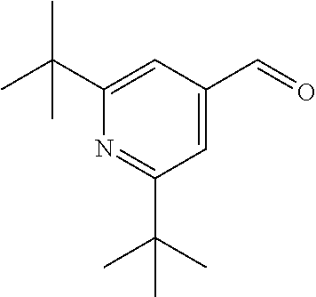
C1=C(C=O)C=C(C(C)(C)C)N=C1C(C)(C)C
